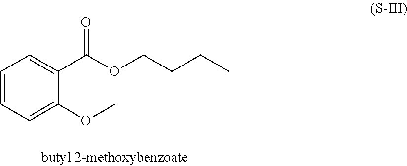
C1=CC=C(OC)C(C(OCCCC)=O)=C1
